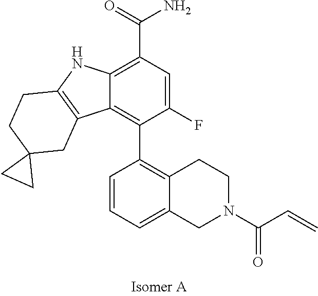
C12=C(C(N)=O)C=C(F)C(C3=C4C(=CC=C3)CN(C(C=C)=O)CC4)=C1C1=C(N2)CCC2(C1)CC2
